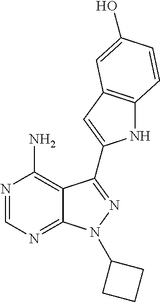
N1=CN=C2C(=C1N)C(C1=CC3=C(N1)C=CC(O)=C3)=NN2C1CCC1
